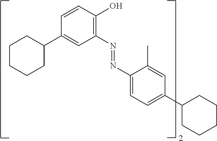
C1=CC(O)=C(N=NC2=CC=C(C3CCCCC3)C=C2C)C=C1C1CCCCC1
